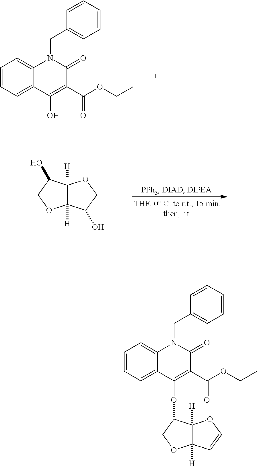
C1=CC=C2C(=C1)N(CC1=CC=CC=C1)C(=O)C(C(OCC)=O)=C2O.C12([H])C([H])(C(O)CO1)OCC2O.C1=CC=C2C(=C1)N(CC1=CC=CC=C1)C(=O)C(C(OCC)=O)=C2OC1C2([H])C([H])(OC1)C=CO2
